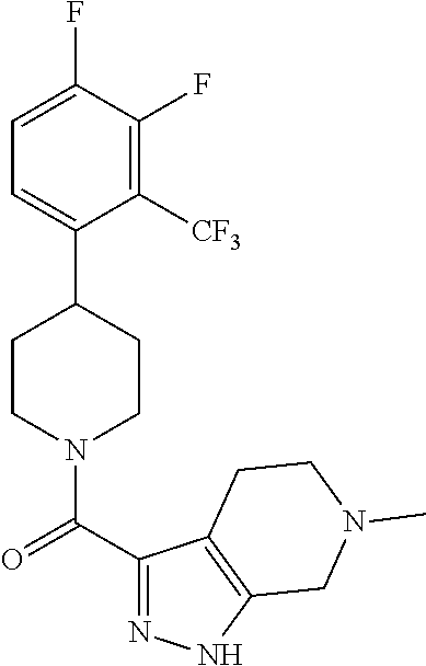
C1=C(F)C(F)=C([CF3])C(C2CCN(C(C3=NNC4=C3CCN(C)C4)=O)CC2)=C1
